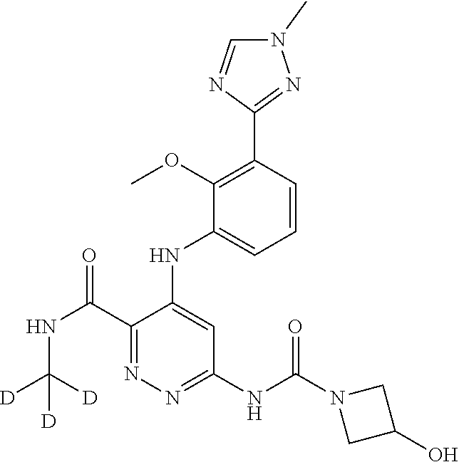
C1=CC(C2=NN(C)C=N2)=C(OC)C(NC2=CC(NC(N3CC(O)C3)=O)=NN=C2C(NC([D])([D])[D])=O)=C1
